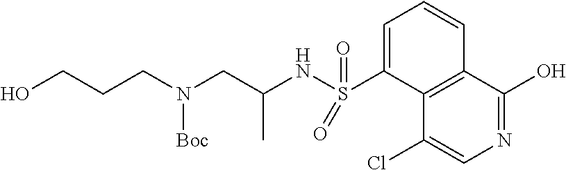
C1=C(S(NC(CN(CCCO)[Boc])C)(=O)=O)C2=C(C=C1)C(O)=NC=C2Cl
